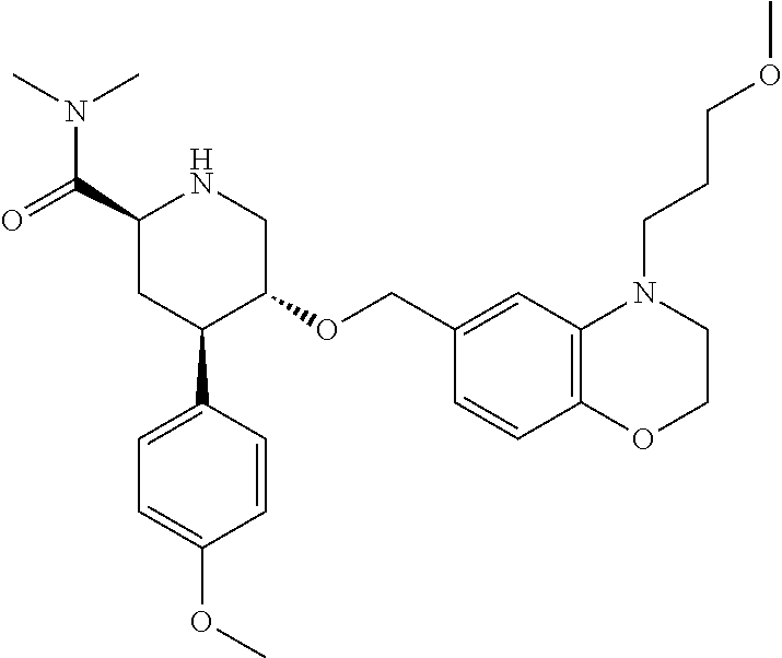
C1(C(=O)N(C)C)CC(C2=CC=C(OC)C=C2)C(OCC2=CC3=C(C=C2)OCCN3CCCOC)CN1
